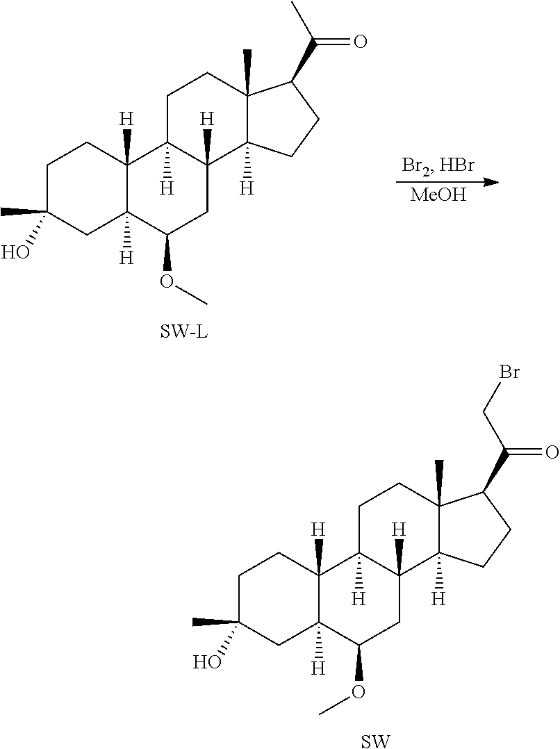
C1CC2([H])C([H])(CC1(C)O)C(OC)CC1([H])C2([H])CCC2(C)C1([H])CCC2C(C)=O.[SW-L].[MeOH].C1CC2([H])C([H])(CC1(C)O)C(OC)CC1([H])C2([H])CCC2(C)C1([H])CCC2C(CBr)=O.[SW]
